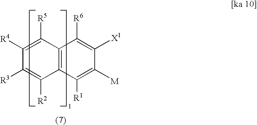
[R4]C1=C([R5])C2=C(C([R2])=C1[R3])C([R1])=C([M])C([X1])=C2[R6]
